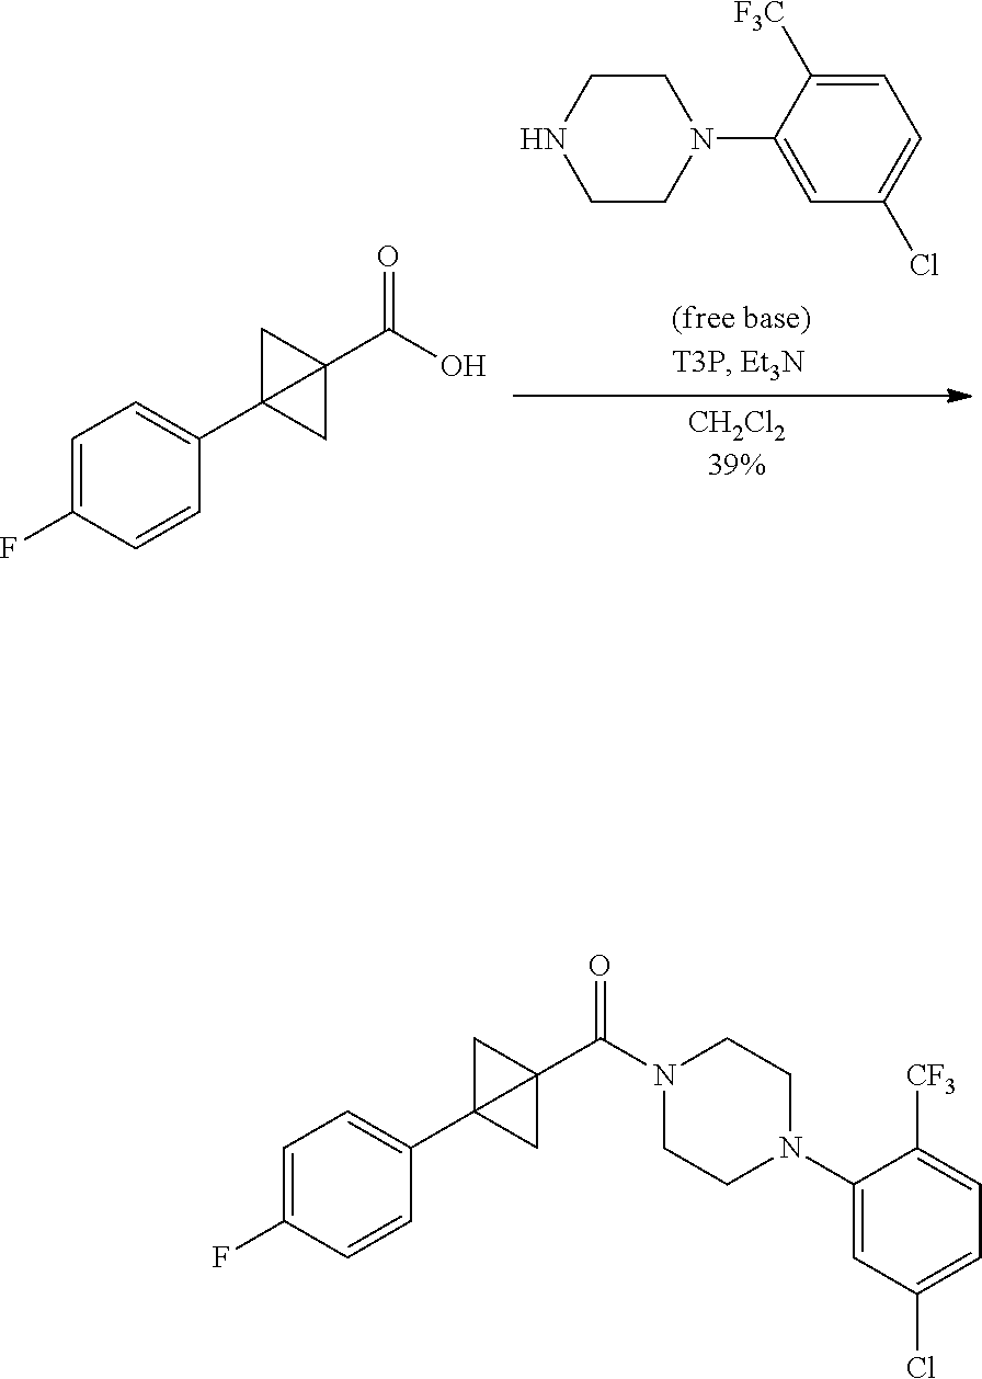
C1CN(C2=CC(Cl)=CC=C2[F3C])CCN1.C1=C(F)C=CC(C23CC2(C(O)=O)C3)=C1.C1=C(F)C=CC(C23CC2(C(N2CCN(C4=CC(Cl)=CC=C4[CF3])CC2)=O)C3)=C1
